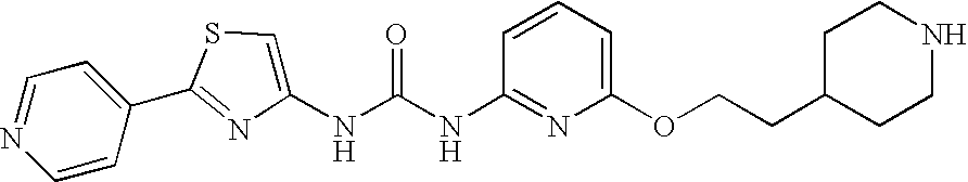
C1=CC(C2=NC(NC(NC3=NC(OCCC4CCNCC4)=CC=C3)=O)=CS2)=CC=N1
